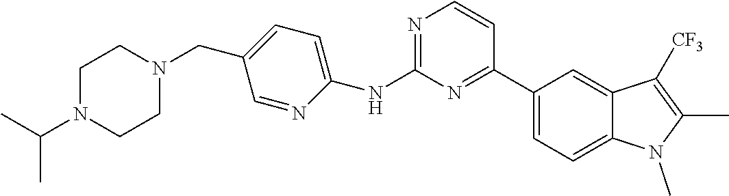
C1(CN2CCN(C(C)C)CC2)=CC=C(NC2=NC=CC(C3=CC=C4C(=C3)C([CF3])=C(C)N4C)=N2)N=C1
